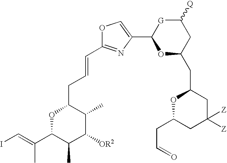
C(=C(C)C1C(C)C([OR2])C(C)C(CC=CC2=NC(C3OC(CC4OC(CC=O)CC([Z])([Z])C4)CC([Q])[G]3)=CO2)O1)I
